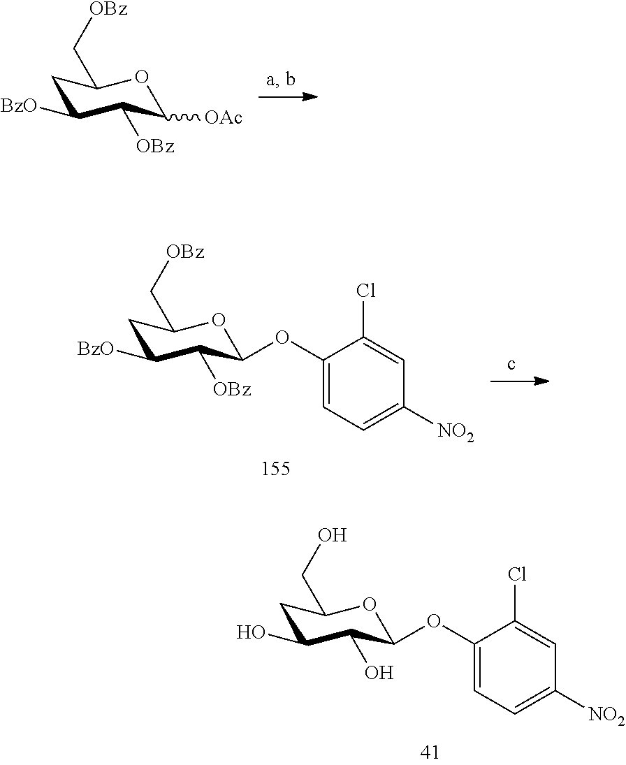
C1C([BzO])C([OBz])C([OAc])OC1C[OBz].C1C(O)C(O)C(OC2=CC=C([NO2])C=C2Cl)OC1CO.C1C([BzO])C([OBz])C(OC2=CC=C([NO2])C=C2Cl)OC1C[OBz]
